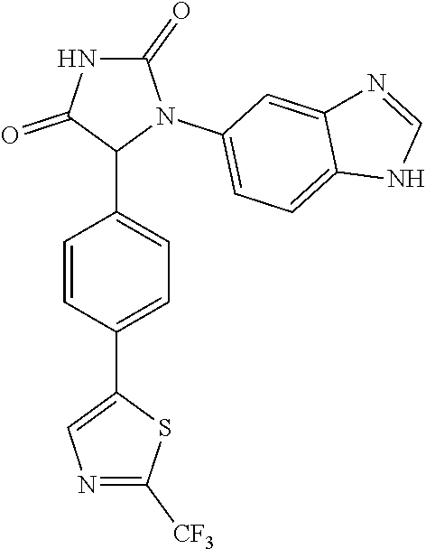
C1=CC(C2=CN=C([CF3])S2)=CC=C1C1N(C2=CC=C3C(=C2)N=CN3)C(=O)NC1=O
